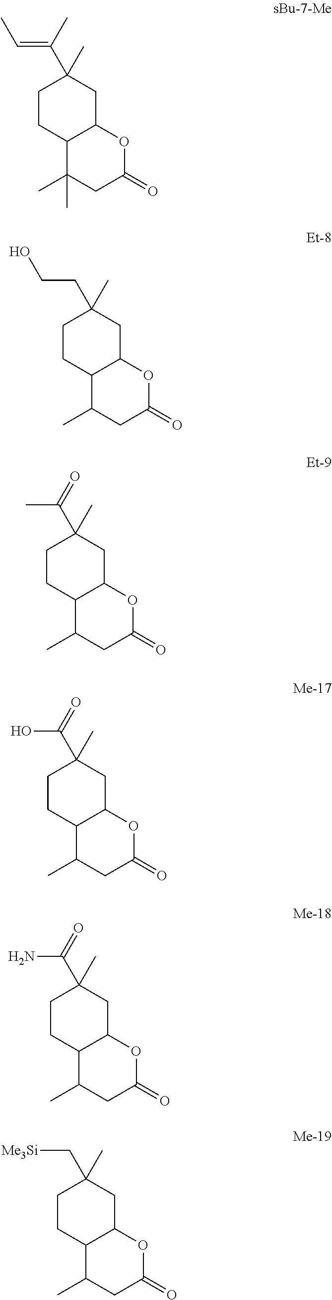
C1CC2C(CC1(C)C(C)=CC)OC(=O)CC2(C)C.C1CC2C(CC1(C)CCO)OC(=O)CC2C.C1CC2C(CC1(C)C(C)=O)OC(=O)CC2C.C1CC2C(CC1(C)C(O)=O)OC(=O)CC2C.C1CC2C(CC1(C)C(N)=O)OC(=O)CC2C.C1CC2C(CC1(C)C[Me3Si])OC(=O)CC2C
